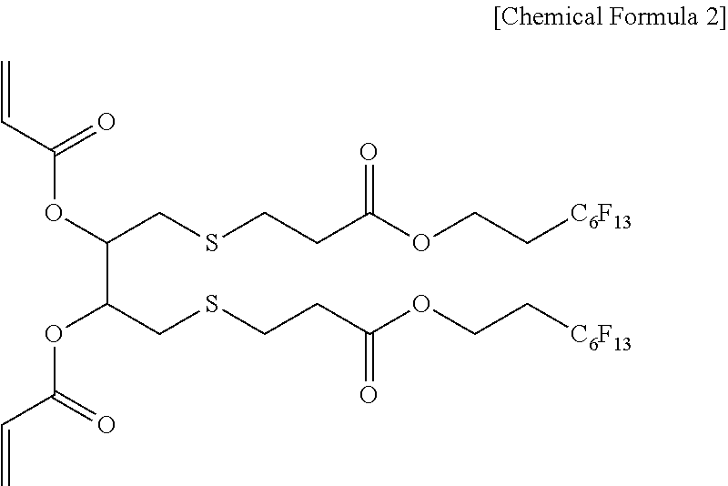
C(C(CSCCC(OCC[C6F13])=O)OC(C=C)=O)(CSCCC(OCC[C6F13])=O)OC(C=C)=O
